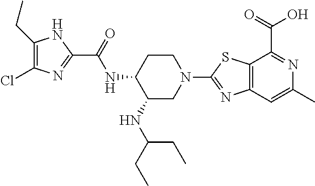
C1(CC)=C(Cl)N=C(C(=O)NC2C(NC(CC)CC)CN(C3=NC4=C(S3)C(C(=O)O)=NC(C)=C4)CC2)N1
